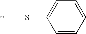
C1=CC=CC=C1SC
